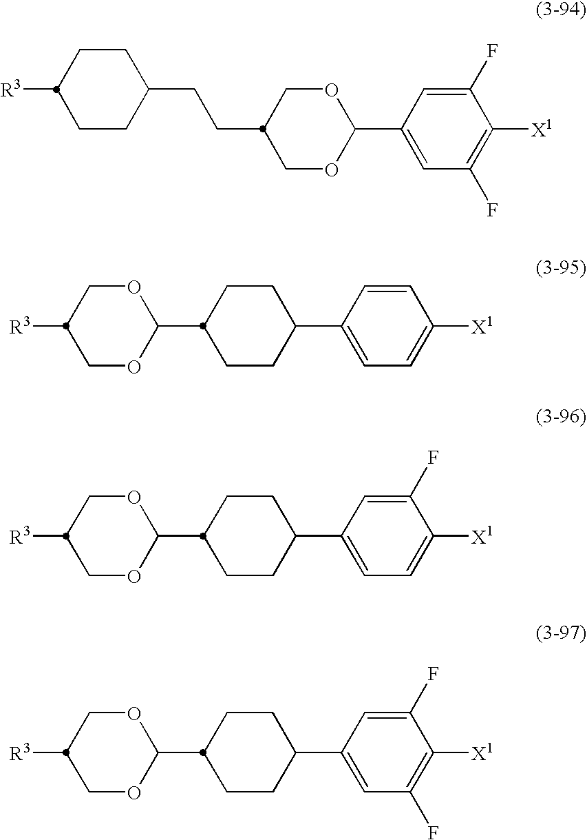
[R3]C1CCC(CCC2COC(C3=CC(F)=C([X1])C(F)=C3)OC2)CC1.[R3]C1COC(C2CCC(C3=CC=C([X1])C=C3)CC2)OC1.[R3]C1COC(C2CCC(C3=CC=C([X1])C(F)=C3)CC2)OC1.[R3]C1COC(C2CCC(C3=CC(F)=C([X1])C(F)=C3)CC2)OC1
